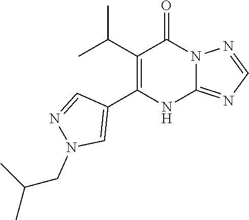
C12=NC=NN1C(=O)C(C(C)C)=C(C1=CN(CC(C)C)N=C1)N2
